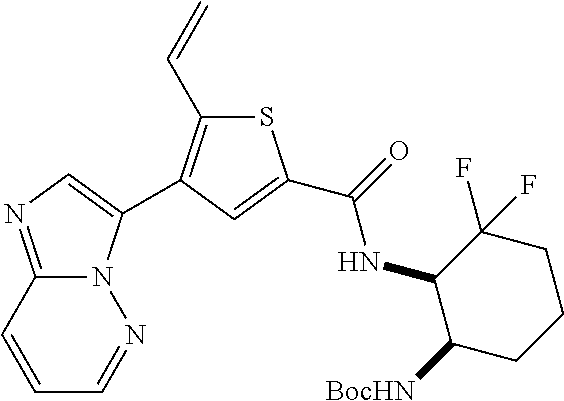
N12C(=NC=C1C1=C(C=C)SC(C(=O)NC3C([BocHN])CCCC3(F)F)=C1)C=CC=N2
